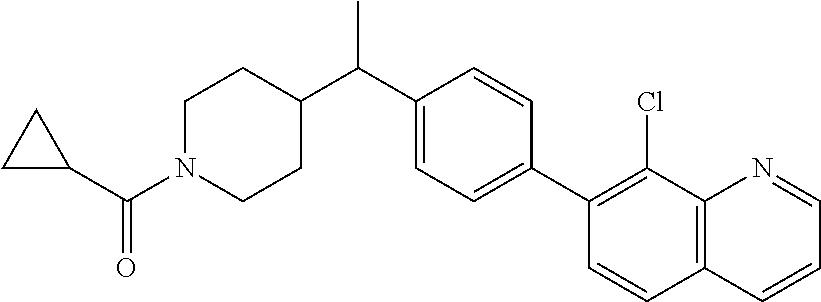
C1=C(C2=C(Cl)C3=C(C=C2)C=CC=N3)C=CC(C(C2CCN(C(=O)C3CC3)CC2)C)=C1
